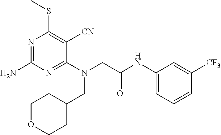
C1(N(CC(NC2=CC=CC([CF3])=C2)=O)CC2CCOCC2)=NC(N)=NC(SC)=C1[CN]
